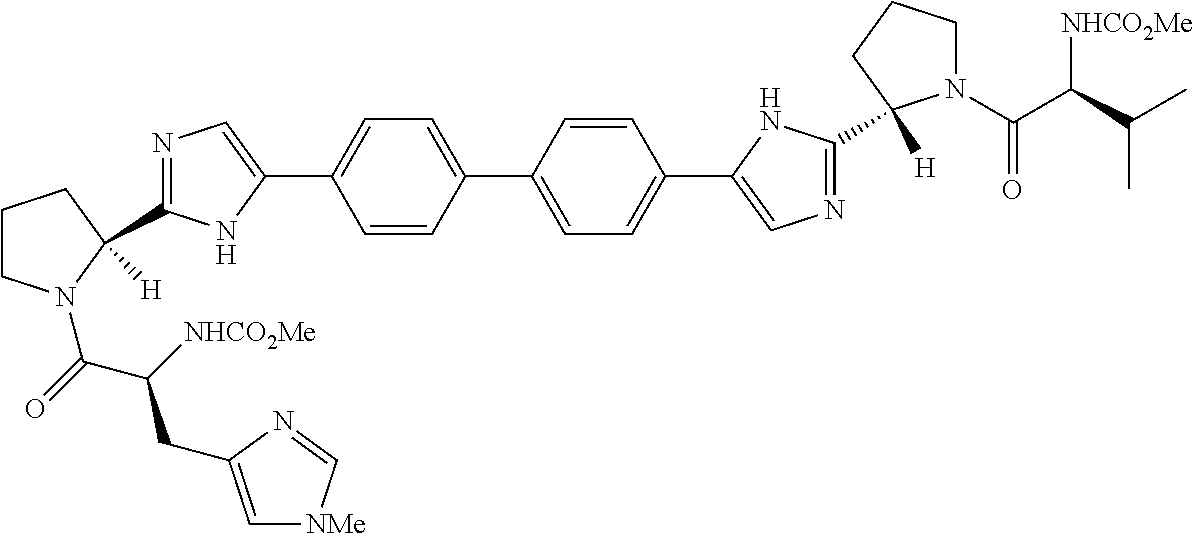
N1=C(C2([H])N(C(=O)C([NHCO2Me])CC3=C[NMe]C=N3)CCC2)NC(C2=CC=C(C3=CC=C(C4=CN=C(C5([H])N(C(C(C(C)C)[NHCO2Me])=O)CCC5)N4)C=C3)C=C2)=C1
